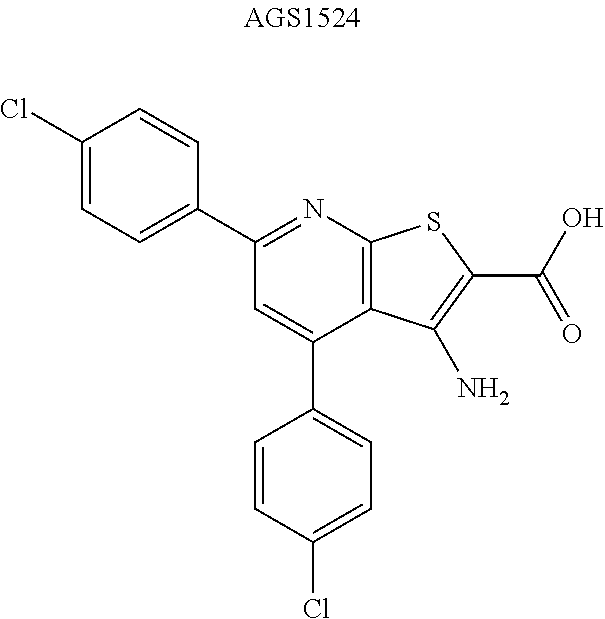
C1=C(C2=CC=C(Cl)C=C2)C2=C(N=C1C1=CC=C(Cl)C=C1)SC(C(O)=O)=C2N
